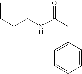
C(NCCCC)(=O)CC1=CC=CC=C1
